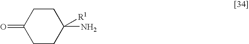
C1CC(N)([R1])CCC1=O
